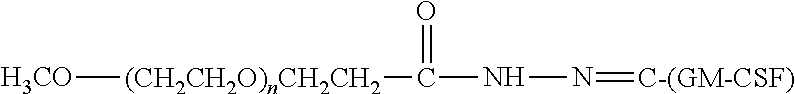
[H3CO][(CH2CH2O)nCH2CH2]C(NN=[C-(GM-CSF)])=O
